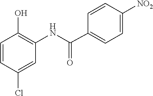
C1(C(=O)NC2=C(O)C=CC(Cl)=C2)=CC=C([NO2])C=C1
